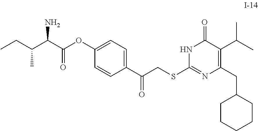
C(C1=C(C(C)C)C(=O)NC(SCC(C2=CC=C(OC(=O)C(N)C(CC)C)C=C2)=O)=N1)C1CCCCC1
